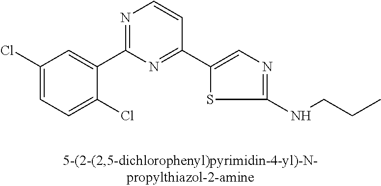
C1(Cl)=CC=C(Cl)C(C2=NC=CC(C3=CN=C(NCCC)S3)=N2)=C1
